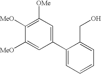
C1(C2=CC=CC=C2CO)=CC([OMe])=C([MeO])C([MeO])=C1
